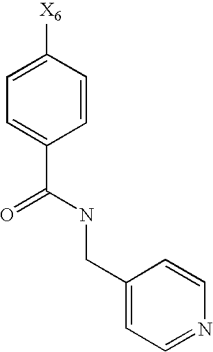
C1=C([X6])C=CC(C(=O)NCC2=CC=NC=C2)=C1
